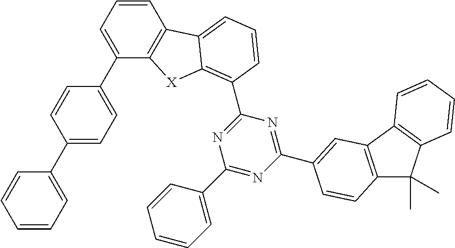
C1=CC=C(C2=CC=C(C3=CC=CC=C3)C=C2)C2=C1C1=CC=CC(C3=NC(C4=CC=CC=C4)=NC(C4=CC5=C(C(C)(C)C6=C5C=CC=C6)C=C4)=N3)=C1[X]2
